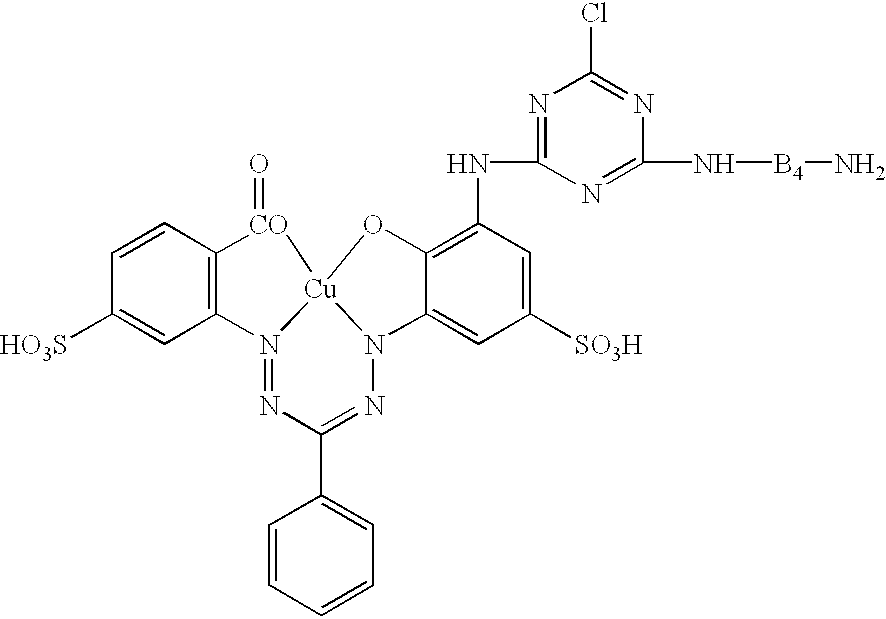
C1([HO3S])=CC2=C(C=C1)[CO](=O)[Cu]13N2=NC(C2=CC=CC=C2)=NN1C1=CC([SO3H])=CC(NC2=NC(Cl)=NC(N[B4]N)=N2)=C1O3
